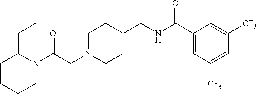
C(CN1CCC(CNC(C2=CC([CF3])=CC([CF3])=C2)=O)CC1)(=O)N1C(CC)CCCC1
